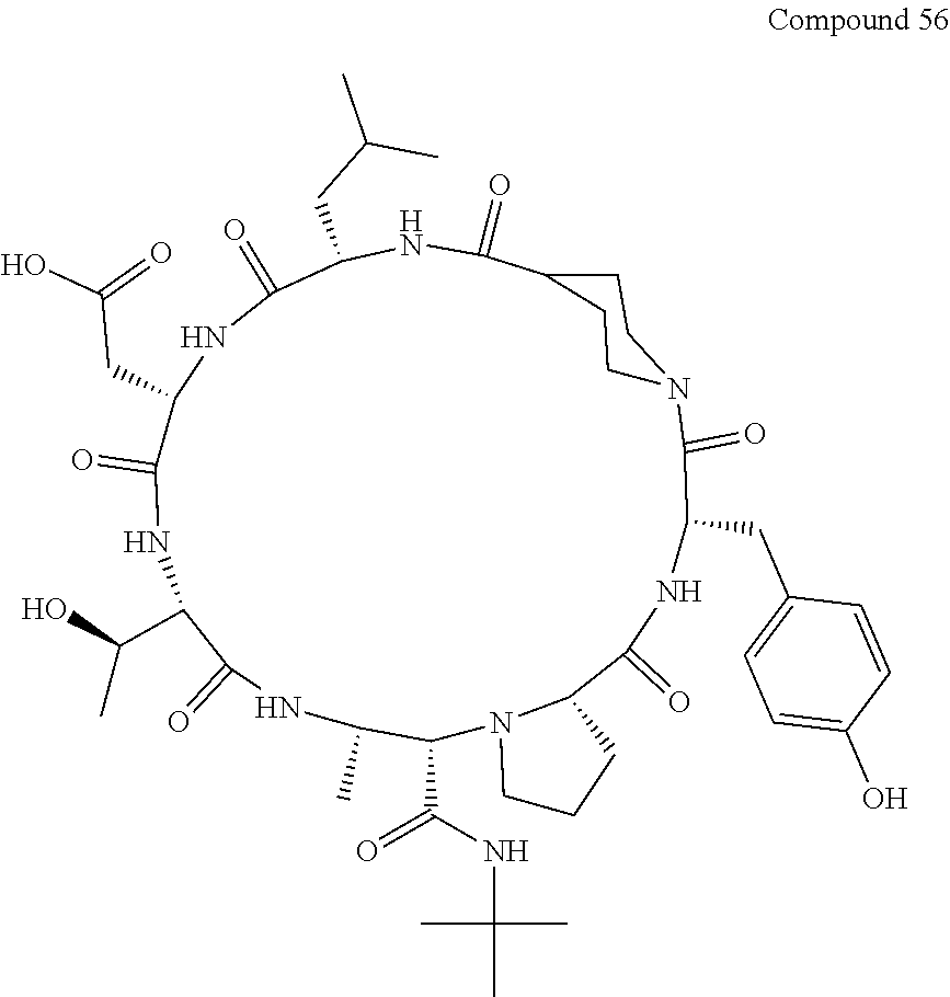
N12C(C(=O)NC(CC3=CC=C(O)C=C3)C(=O)N3CCC(C(=O)NC(CC(C)C)C(=O)NC(CC(=O)O)C(=O)NC(C(O)C)C(=O)NC(C)C1C(=O)NC(C)(C)C)CC3)CCC2
